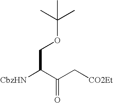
[CbzHN]C(C(C[CO2Et])=O)COC(C)(C)C
